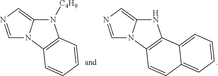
C1=NC=C2N1C1=C(N2[C4H9])C=CC=C1.C1=NC=C2N1C1=C(N2)C2=CC=CC=C2C=C1
